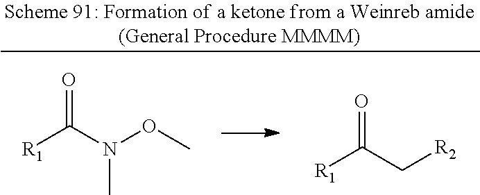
[R1]C(N(OC)C)=O.[R1]C(C[R2])=O
